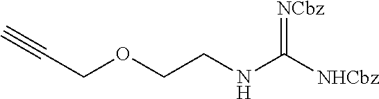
C(COCCNC([NHCbz])=[NCbz])#C
